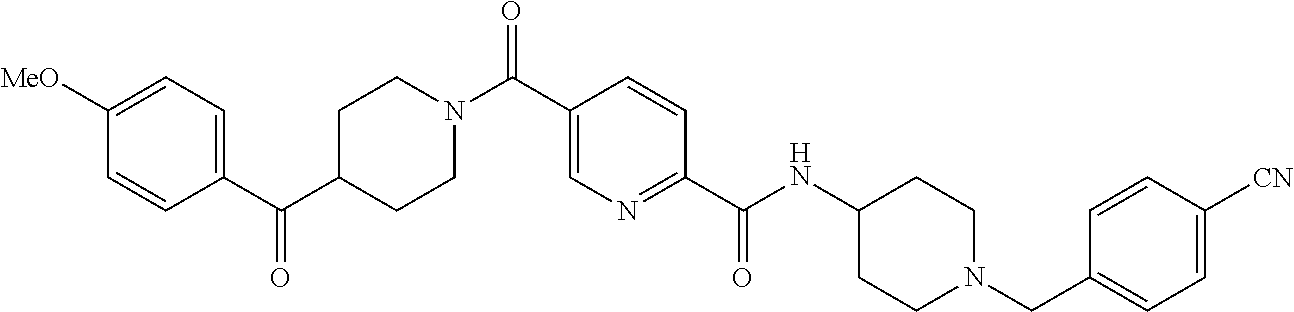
C1(C(C2=CC=C([MeO])C=C2)=O)CCN(C(C2=CN=C(C(NC3CCN(CC4=CC=C([CN])C=C4)CC3)=O)C=C2)=O)CC1
